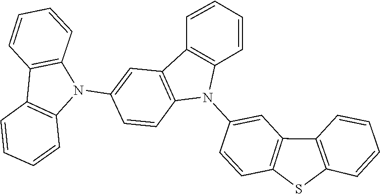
C1=CC=CC2=C1C1=C(S2)C=CC(N2C3=C(C=CC=C3)C3=C2C=CC(N2C4=C(C=CC=C4)C4=C2C=CC=C4)=C3)=C1
